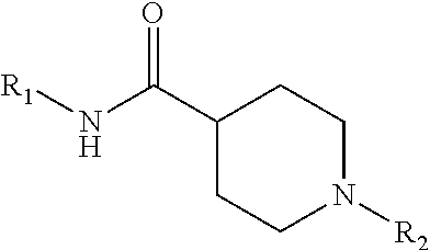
N(C(=O)C1CCN([R2])CC1)[R1]
